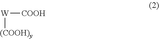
[W]([COOH])[(COOH)y]
